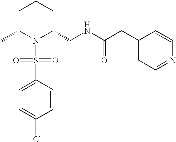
C1(S(N2C(CNC(CC3=CC=NC=C3)=O)CCCC2C)(=O)=O)=CC=C(Cl)C=C1
